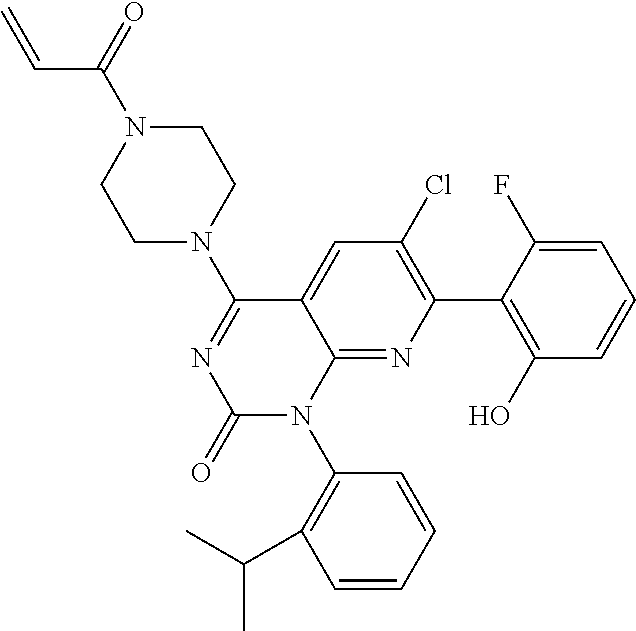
C1(Cl)=C(C2=C(O)C=CC=C2F)N=C2C(=C1)C(N1CCN(C(=O)C=C)CC1)=NC(=O)N2C1=C(C(C)C)C=CC=C1
